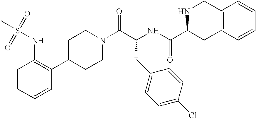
C1=CC=CC(C2CCN(C(C(NC(=O)C3NCC4=C(C3)C=CC=C4)CC3=CC=C(Cl)C=C3)=O)CC2)=C1NS(C)(=O)=O
